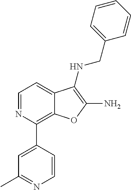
C1=NC(C2=CC(C)=NC=C2)=C2C(=C1)C(NCC1=CC=CC=C1)=C(N)O2
